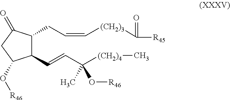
C1(C=CC([(CH2)4]C)(C)O[R46])C(CC=C[(CH2)3]C([R45])=O)C(=O)CC1O[R46]
